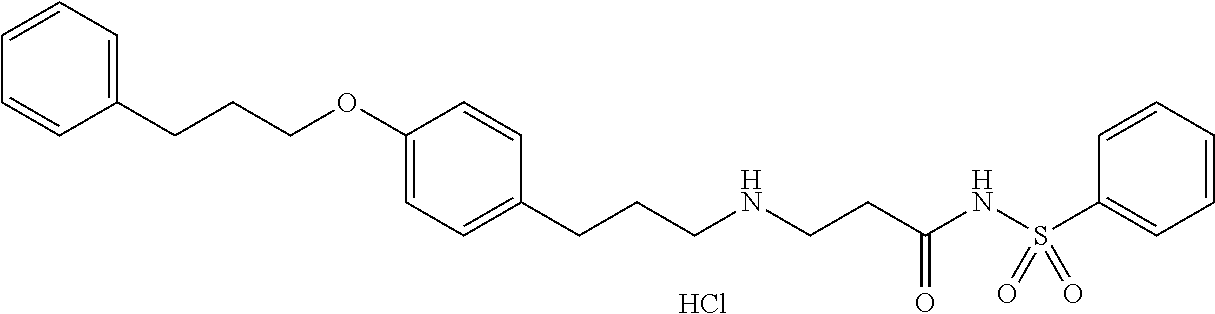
C1(CCCOC2=CC=C(CCCNCCC(NS(C3=CC=CC=C3)(=O)=O)=O)C=C2)=CC=CC=C1.Cl
